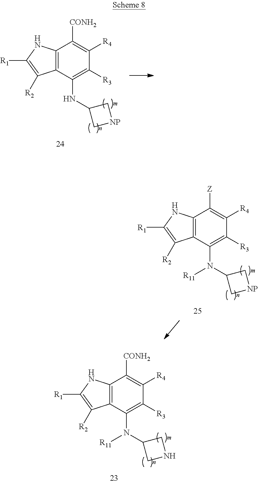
C12=C(C(NC3C[NP]C3)=C([R3])C([R4])=C1[CONH2])C([R2])=C([R1])N2.C12=C(C(N(C3C[NP]C3)[R11])=C([R3])C([R4])=C1[Z])C([R2])=C([R1])N2.C12=C(C(N(C3CNC3)[R11])=C([R3])C([R4])=C1[CONH2])C([R2])=C([R1])N2
